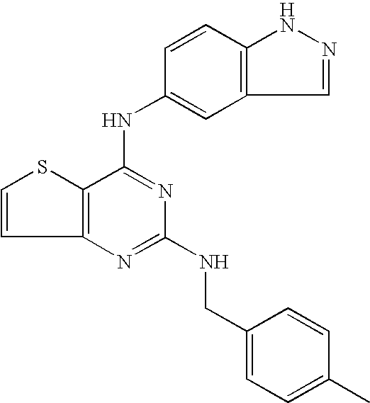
C12=C(C(NC3=CC4=C(C=C3)NN=C4)=NC(NCC3=CC=C(C)C=C3)=N1)SC=C2
